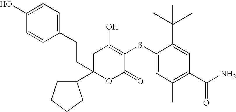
O1C(=O)C(SC2=CC(C)=C(C(N)=O)C=C2C(C)(C)C)=C(O)CC1(CCC1=CC=C(O)C=C1)C1CCCC1
